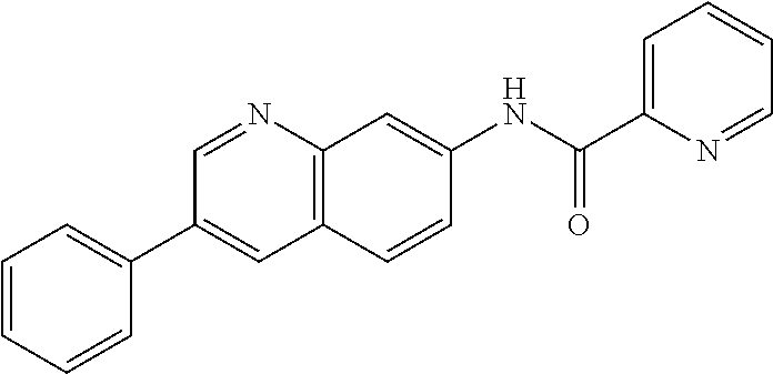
C1=NC2=C(C=C1C1=CC=CC=C1)C=CC(NC(C1=CC=CC=N1)=O)=C2
